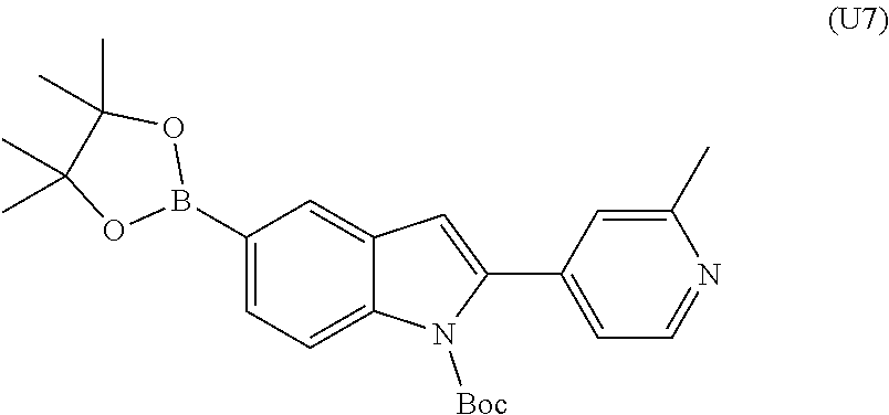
C1(B2OC(C)(C)C(C)(C)O2)=CC=C2C(=C1)C=C(C1=CC=NC(C)=C1)N2[Boc]
